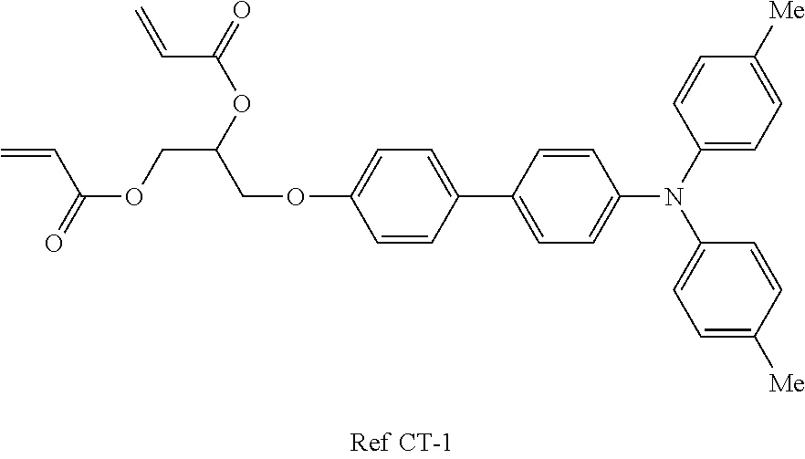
C=CC(=O)OC(COC(C=C)=O)COC1=CC=C(C2=CC=C(N(C3=CC=C([Me])C=C3)C3=CC=C([Me])C=C3)C=C2)C=C1
